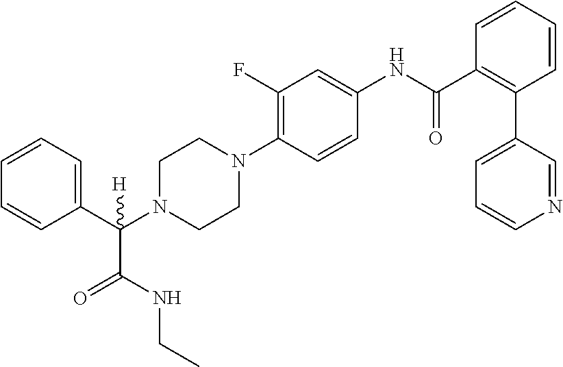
C1(C(N2CCN(C3=C(F)C=C(NC(C4=C(C5=CC=CN=C5)C=CC=C4)=O)C=C3)CC2)(C(NCC)=O)[H])=CC=CC=C1
